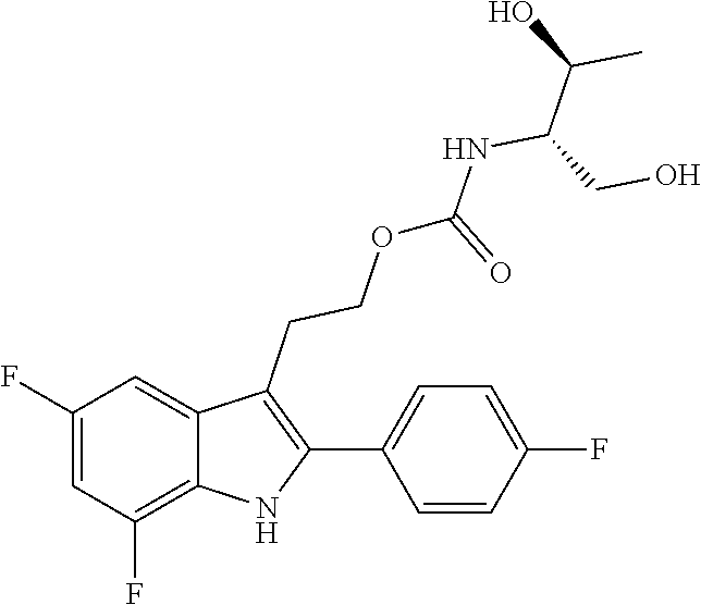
C1(C2=C(CCOC(NC(CO)C(C)O)=O)C3=CC(F)=CC(F)=C3N2)=CC=C(F)C=C1
